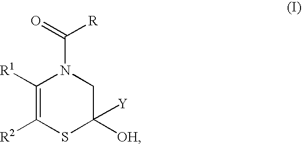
C1([R1])=C([R2])SC([Y])([OH])CN1C(=O)[R]
